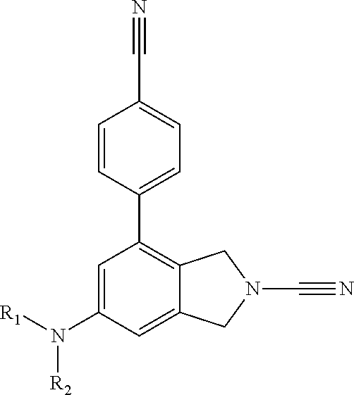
C1=C(N([R1])[R2])C=C2C(=C1C1=CC=C(C#N)C=C1)CN(C#N)C2
